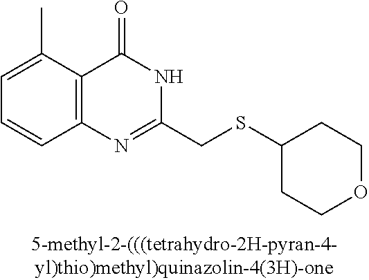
C1=C(C)C2=C(C=C1)N=C(CSC1CCOCC1)NC2=O
